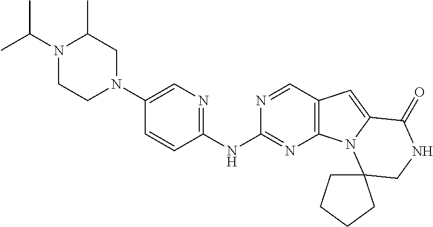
C1(N2CC(C)N(C(C)C)CC2)=CN=C(NC2=NC3=C(C=N2)C=C2N3C3(CNC2=O)CCCC3)C=C1
